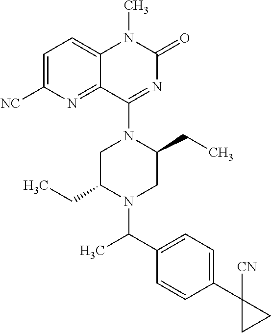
C1=C([NC])N=C2C(=C1)N(C)C(=O)N=C2N1C(CC)CN(C(C2=CC=C(C3([CN])CC3)C=C2)C)C(CC)C1
